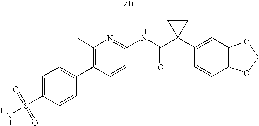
C1(C2=CC=C(S(=O)(=O)N)C=C2)=C(C)N=C(NC(C2(C3=CC4=C(C=C3)OCO4)CC2)=O)C=C1.[H]
